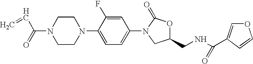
C1CN(C(C=C)=O)CCN1C1=CC=C(N2C(=O)OC(CNC(C3=COC=C3)=O)C2)C=C1F
